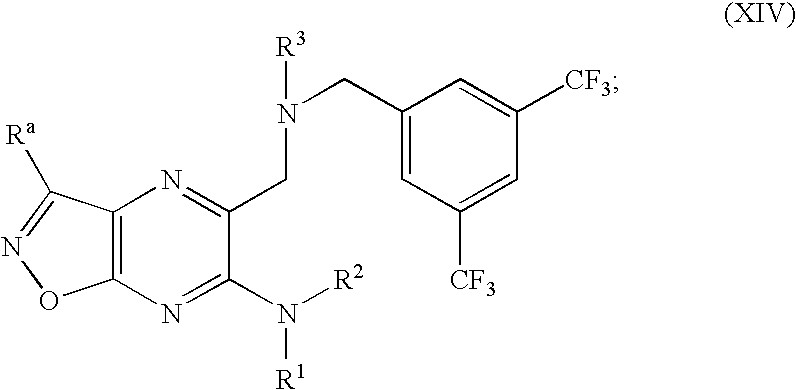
C12=C(N=C(N([R2])[R1])C(CN(CC3=CC([CF3])=CC([CF3])=C3)[R3])=N1)ON=C2[Ra]
